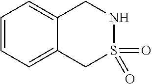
C1=CC=C2C(=C1)CNS(=O)(=O)C2
